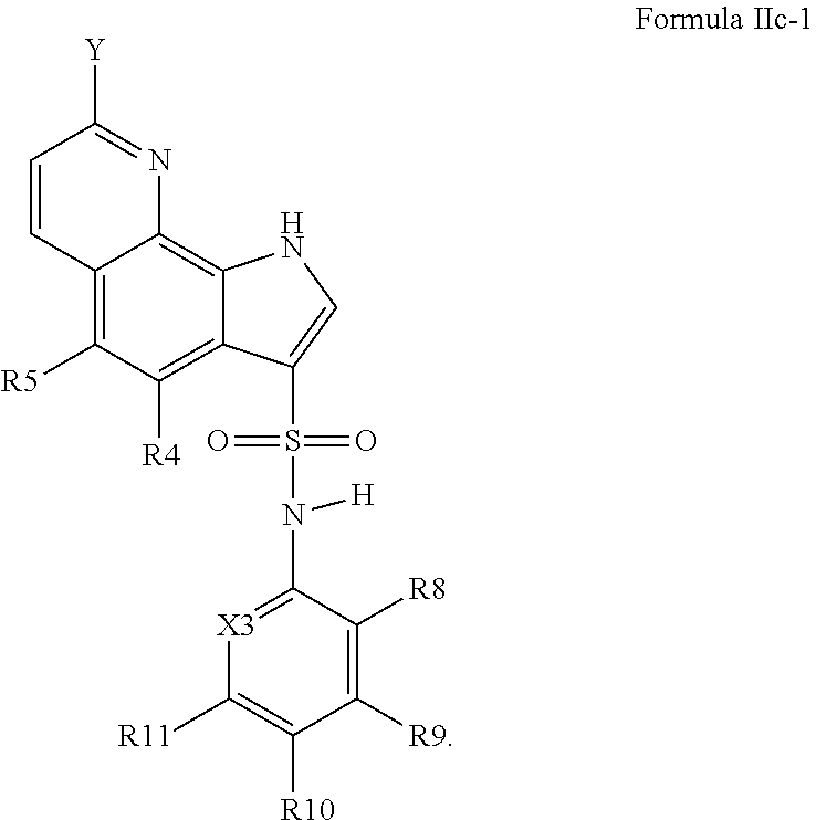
C12=C([R5])C([R4])=C3C(=C1N=C([Y])C=C2)NC=C3S(N(C1=[X3]C([R11])=C([R10])C([R9])=C1[R8])[H])(=O)=O
